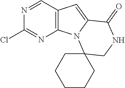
C12=C(C=NC(Cl)=N1)C=C1N2C2(CNC1=O)CCCCC2
